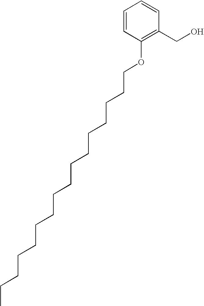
C1=CC(OCCCCCCCCCCCCCCCC)=C(CO)C=C1
